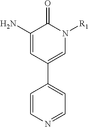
C1=CN=CC=C1C1=CN([R1])C(=O)C(N)=C1
